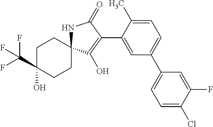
C1C(C(F)(F)F)(O)CCC2(C1)NC(=O)C(C1=CC(C3=CC=C(Cl)C(F)=C3)=CC=C1C)=C2O
